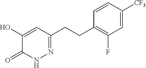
C1(O)=CC(CCC2=C(F)C=C([CF3])C=C2)=NNC1=O
